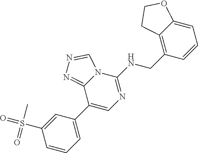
C1(C2=CN=C(NCC3=C4C(=CC=C3)OCC4)N3C2=NN=C3)=CC=CC(S(=O)(=O)C)=C1
